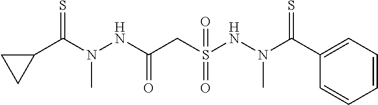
C1(C(N(NC(CS(NN(C(C2=CC=CC=C2)=S)C)(=O)=O)=O)C)=S)CC1
